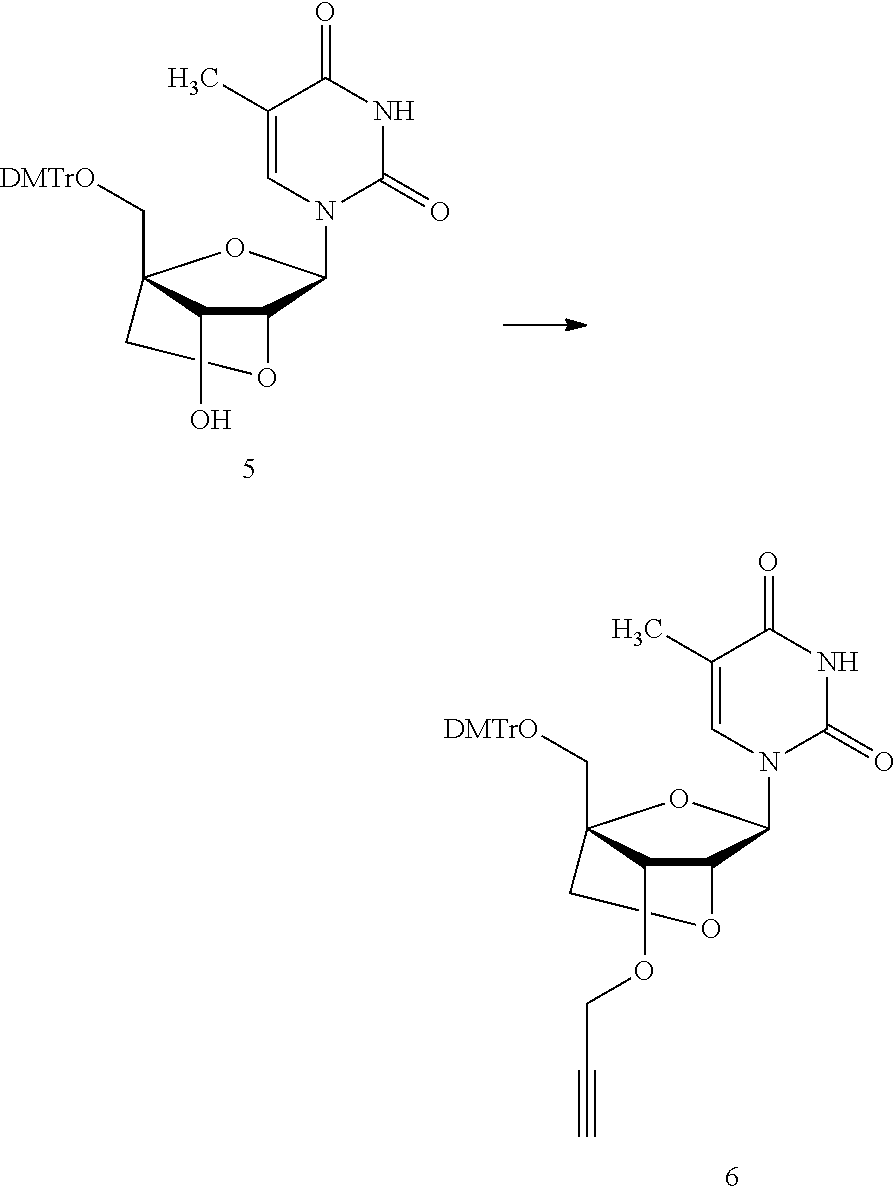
C1(C)=CN(C2C3C(OCC#C)C(C[DMTrO])(O2)CO3)C(=O)NC1=O.C1(C)=CN(C2C3C(O)C(C[DMTrO])(O2)CO3)C(=O)NC1=O
